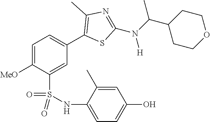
C1=C([MeO])C(S(NC2=CC=C(O)C=C2C)(=O)=O)=CC(C2=C(C)N=C(N(C(C3CCOCC3)C)[H])S2)=C1
